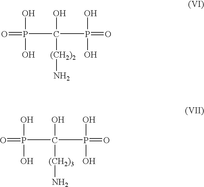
O=P(O)(O)C(P(O)(O)=O)(O)[(CH2)2]N.O=P(O)(O)C(P(O)(O)=O)(O)[(CH2)3]N
